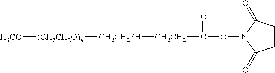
O(N1C(=O)CCC1=O)C(=O)[CH2CH2][CH2CH2SH][(CH2CH2O)n][H3CO]
